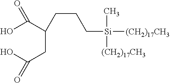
C([Si](C)([(CH2)17CH3])[(CH2)17CH3])CCC(CC(=O)O)C(O)=O
